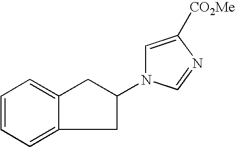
C1=CC=C2C(=C1)CC(N1C=C([CO2Me])N=C1)C2
